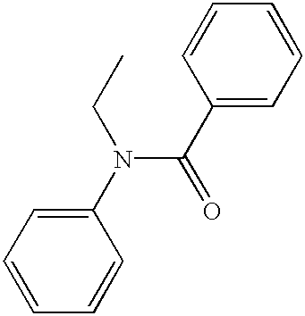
C1(N(C(=O)C2=CC=CC=C2)CC)=CC=CC=C1
